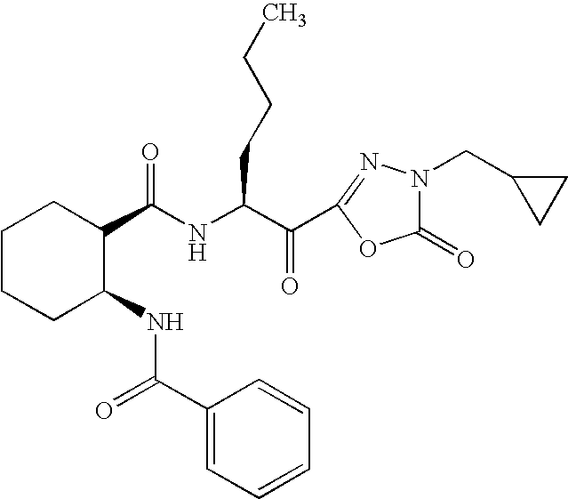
N(C(C(C1=NN(CC2CC2)C(=O)O1)=O)CCCC)C(C1CCCCC1NC(=O)C1=CC=CC=C1)=O
